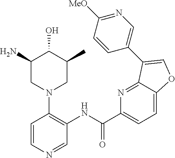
C1(N)CN(C2=C(NC(C3=CC=C4C(=N3)C(C3=CN=C([MeO])C=C3)=CO4)=O)C=NC=C2)CC(C)C1O
